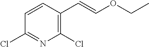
C1(Cl)=C(C=COCC)C=CC(Cl)=N1
